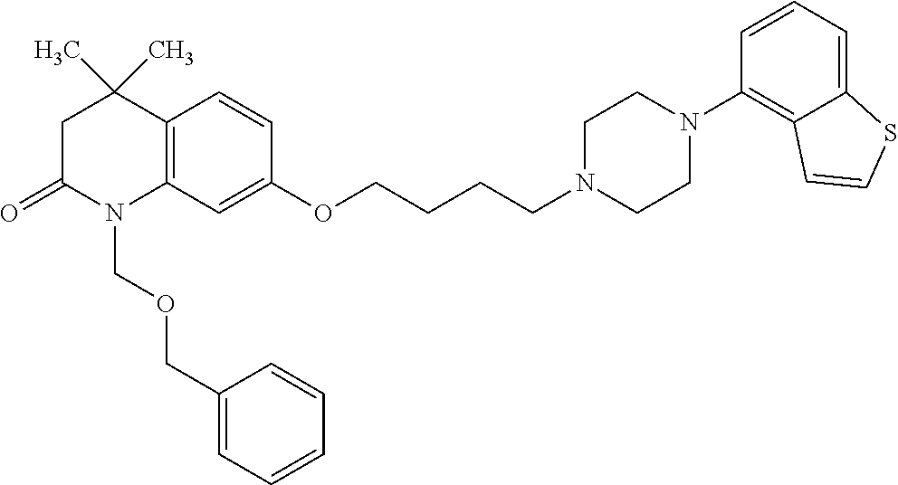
C12=C(C=C(OCCCCN3CCN(C4=C5C(=CC=C4)SC=C5)CC3)C=C1)N(COCC1=CC=CC=C1)C(=O)CC2(C)C
